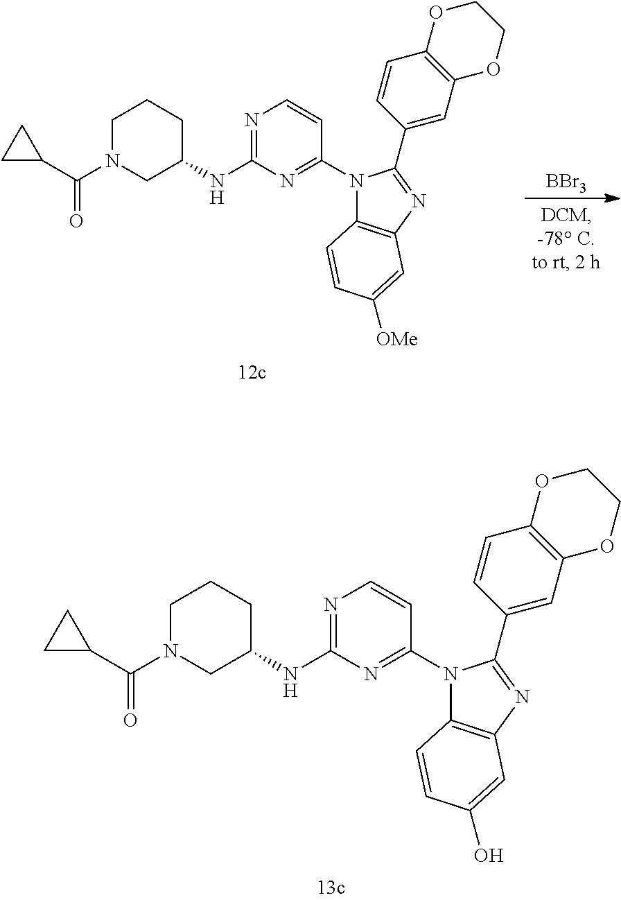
N1=C(NC2CCCN(C(C3CC3)=O)C2)N=C(N2C3=C(N=C2C2=CC4=C(C=C2)OCCO4)C=C([OMe])C=C3)C=C1.[BBr3].N1=C(NC2CCCN(C(C3CC3)=O)C2)N=C(N2C3=C(N=C2C2=CC4=C(C=C2)OCCO4)C=C(O)C=C3)C=C1
